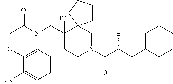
C1(CN2C(=O)COC3=C2C=CC=C3N)(O)CCN(C(C(CC2CCCCC2)C)=O)CC12CCCC2
